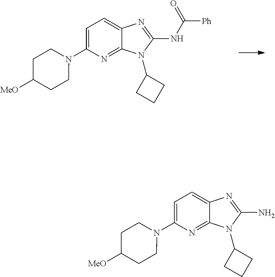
C1=C(N2CCC([MeO])CC2)N=C2C(=C1)N=C(NC([Ph])=O)N2C1CCC1.C1=C(N2CCC([MeO])CC2)N=C2C(=C1)N=C(N)N2C1CCC1
